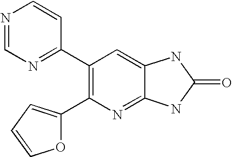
N1=CN=C(C2=C(C3=CC=CO3)N=C3C(=C2)NC(=O)N3)C=C1
